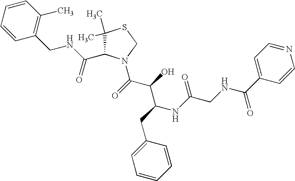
C1(C)(C)C(C(NCC2=C(C)C=CC=C2)=O)N(C(C(C(NC(CNC(C2=CC=NC=C2)=O)=O)CC2=CC=CC=C2)O)=O)CS1
